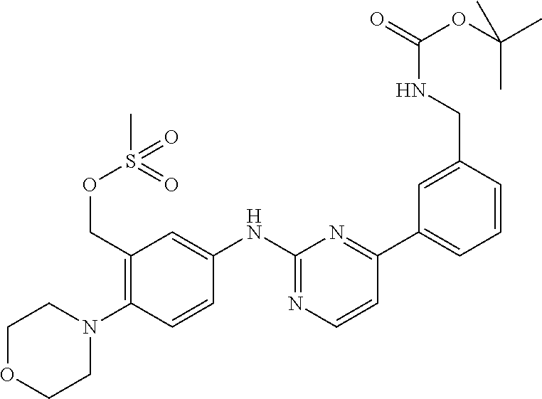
C1OCCN(C2=C(COS(=O)(C)=O)C=C(NC3=NC=CC(C4=CC=CC(CNC(OC(C)(C)C)=O)=C4)=N3)C=C2)C1
